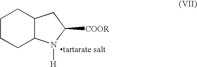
C1CCC2C(C1)CC([COOR])N2[H]
